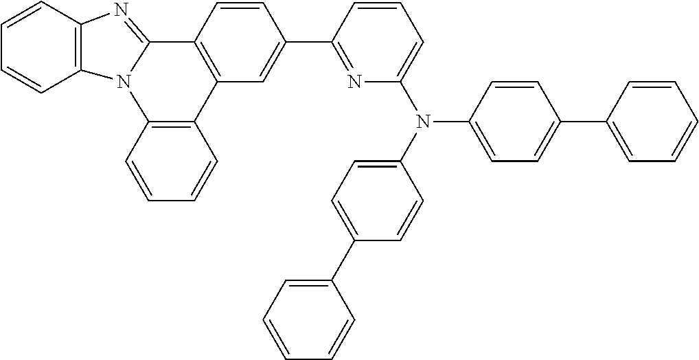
C1=CC2=C(C=C1)N1C(=NC3=C1C=CC=C3)C1=C2C=C(C2=NC(N(C3=CC=C(C4=CC=CC=C4)C=C3)C3=CC=C(C4=CC=CC=C4)C=C3)=CC=C2)C=C1
